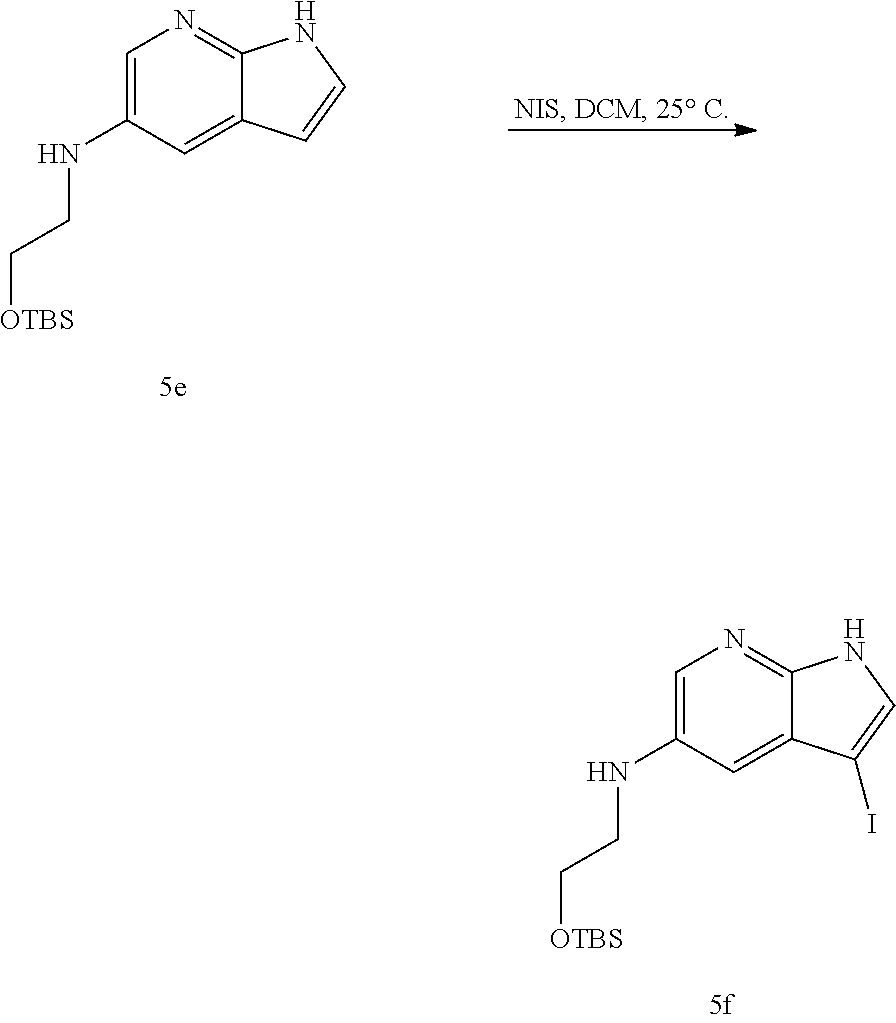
C1=C(NCC[OTBS])C=C2C(=N1)NC=C2.C1=C(NCC[OTBS])C=C2C(=N1)NC=C2I
